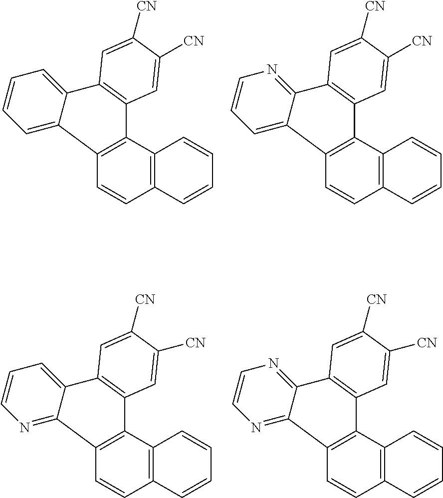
C1=CC2=C(C3=C1C1=CC=CC=C1C1=C3C=C([CN])C([CN])=C1)C=CC=C2.C1=CC2=C(C3=C1C1=CC=CN=C1C1=C3C=C([CN])C([CN])=C1)C=CC=C2.C1=CC2=C(C3=C1C1=NC=CN=C1C1=C3C=C([CN])C([CN])=C1)C=CC=C2.C1=CC2=C(C3=C1C1=NC=CC=C1C1=C3C=C([CN])C([CN])=C1)C=CC=C2
